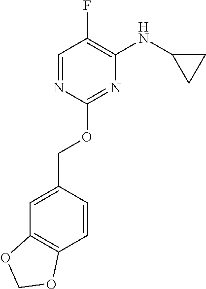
C1=C(COC2=NC(NC3CC3)=C(F)C=N2)C=CC2=C1OCO2
